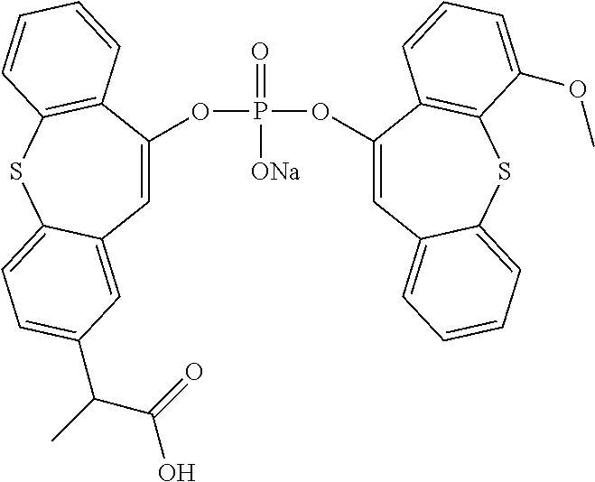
C1=C(OP(OC2=CC3=CC=CC=C3SC3=C2C=CC=C3OC)(=O)[ONa])C2=C(SC3=CC=C(C(C(O)=O)C)C=C13)C=CC=C2
